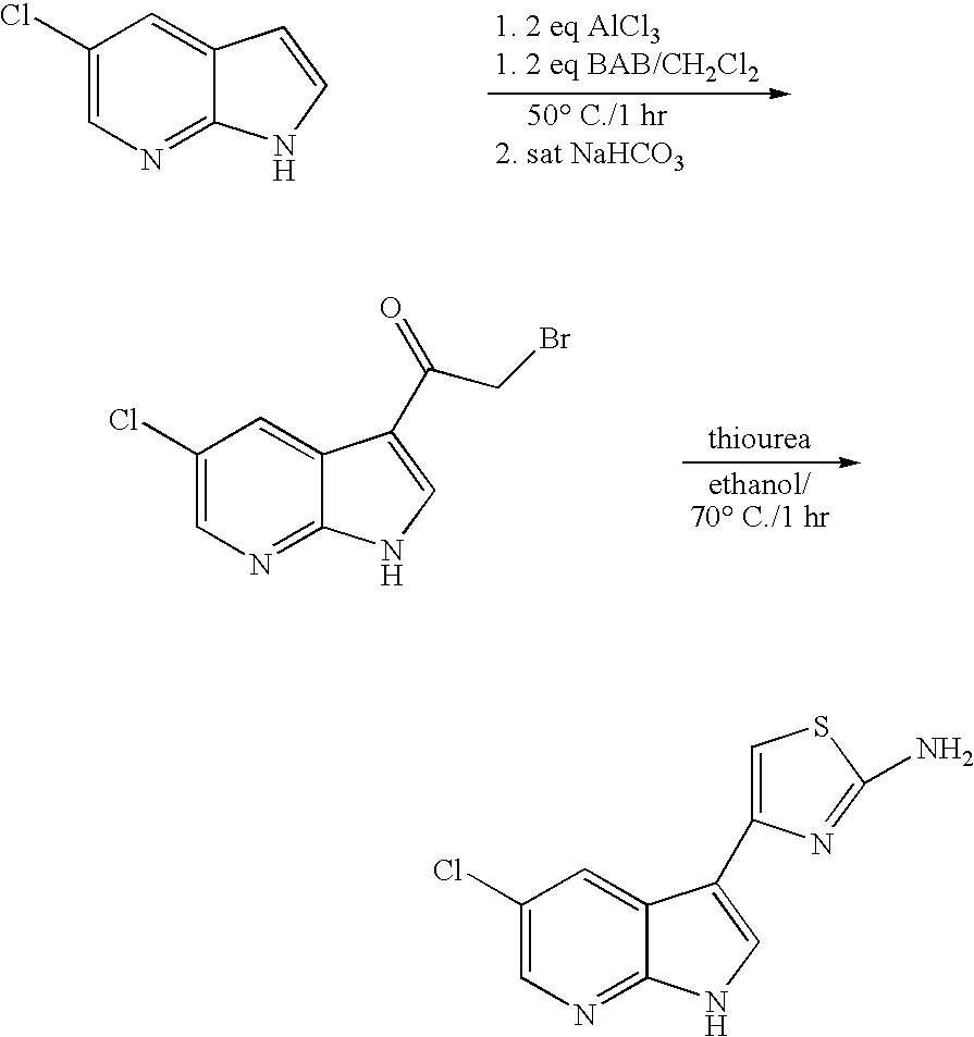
C1(Cl)=CN=C2C(=C1)C=CN2.C1(Cl)=CN=C2C(=C1)C(C(CBr)=O)=CN2.C1(Cl)=CN=C2C(=C1)C(C1=CSC(N)=N1)=CN2
